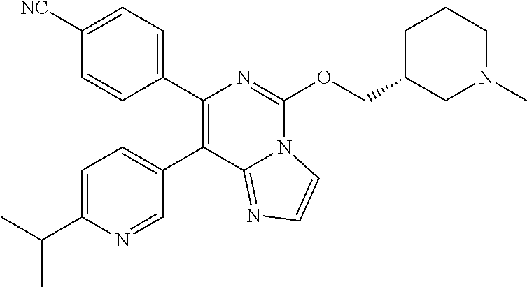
C1(C2=CC=C(C(C)C)N=C2)=C(C2=CC=C([NC])C=C2)N=C(OCC2CCCN(C)C2)N2C1=NC=C2
